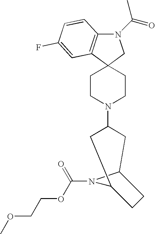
N1(C(C)=O)C2=C(C3(C1)CCN(C1CC4N(C(OCCOC)=O)C(C1)CC4)CC3)C=C(F)C=C2
